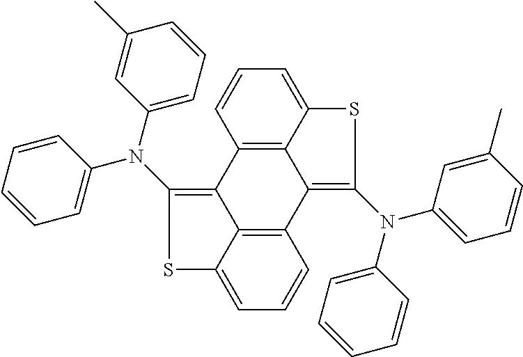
C12=C3C(=CC=C1)SC(N(C1=CC=CC=C1)C1=CC=CC(C)=C1)=C3C1=C3C2=C(N(C2=CC=CC(C)=C2)C2=CC=CC=C2)SC3=CC=C1
